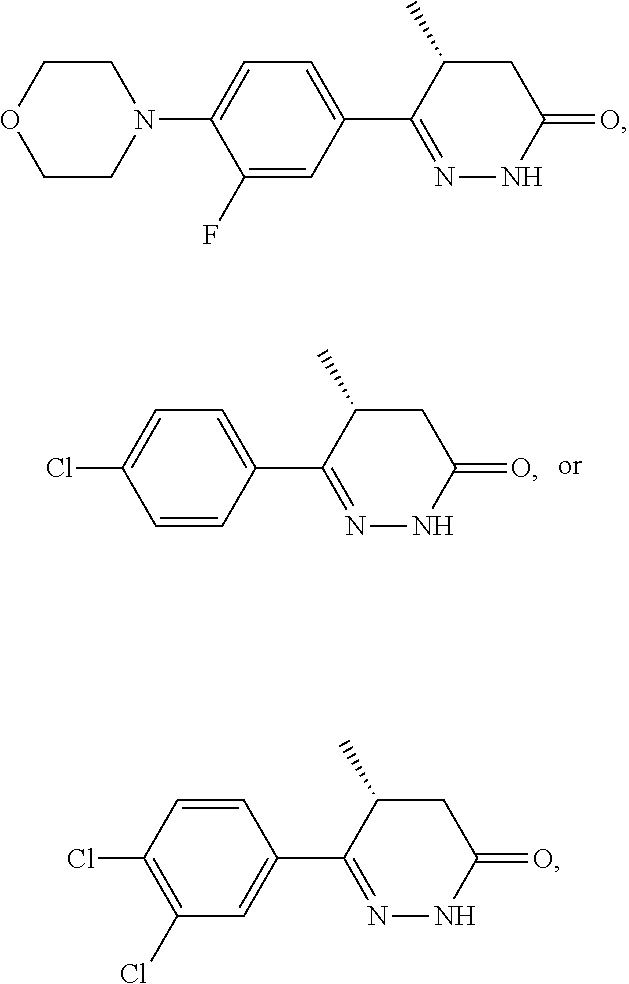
ClC1=CC=C(C2=NNC(=O)CC2C)C=C1.C1CN(C2=CC=C(C3=NNC(=O)CC3C)C=C2F)CCO1.ClC1=C(Cl)C=C(C2=NNC(=O)CC2C)C=C1
